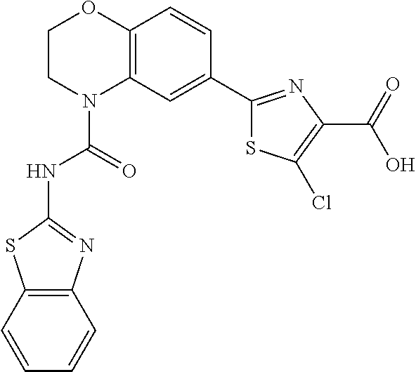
C1CN(C(=O)NC2=NC3=C(S2)C=CC=C3)C2=C(O1)C=CC(C1=NC(C(=O)O)=C(Cl)S1)=C2
